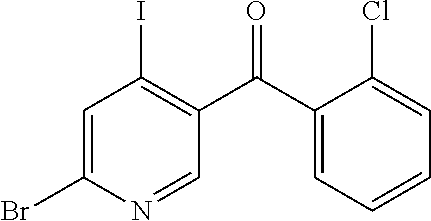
C1=C(Br)N=CC(C(C2=CC=CC=C2Cl)=O)=C1I
